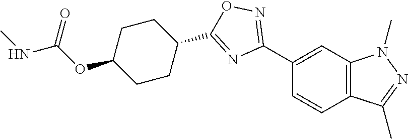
C1(C2=NOC(C3CCC(OC(NC)=O)CC3)=N2)=CC2=C(C=C1)C(C)=NN2C
